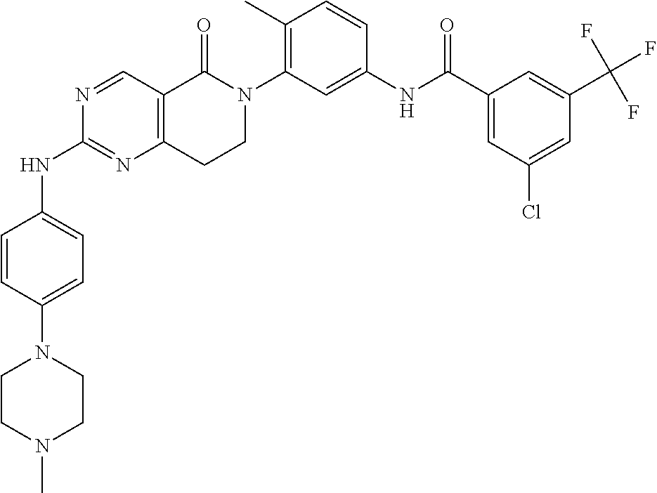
N1(C2=CC=C(NC3=NC4=C(C=N3)C(=O)N(C3=C(C)C=CC(NC(C5=CC(Cl)=CC(C(F)(F)F)=C5)=O)=C3)CC4)C=C2)CCN(C)CC1
